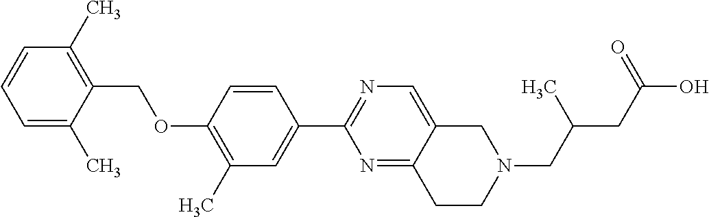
C1=C(C)C(COC2=C(C)C=C(C3=NC=C4C(=N3)CCN(CC(CC(O)=O)C)C4)C=C2)=C(C)C=C1
